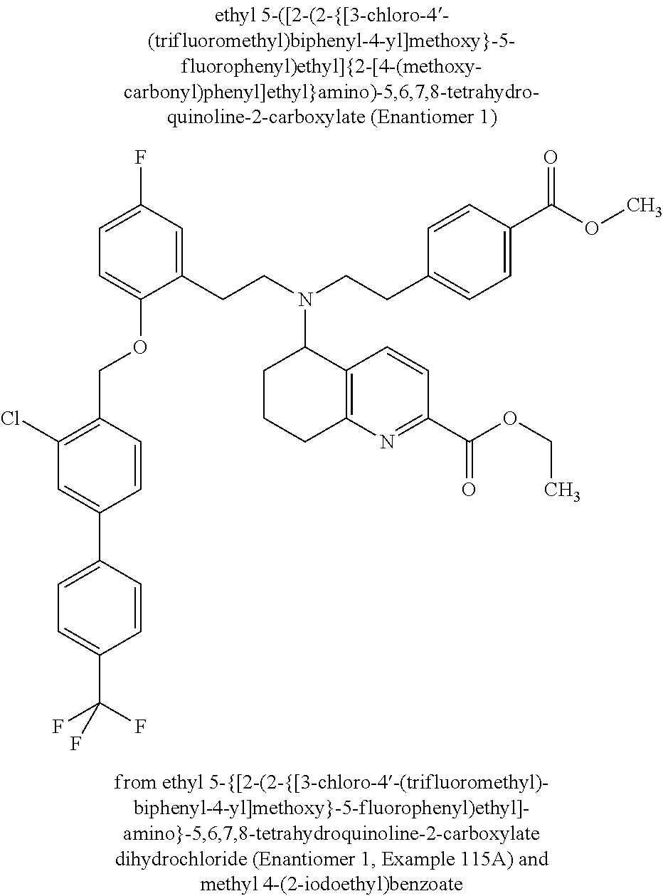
C1(C2=CC(Cl)=C(COC3=CC=C(F)C=C3CCN(C3CCCC4=C3C=CC(C(OCC)=O)=N4)CCC3=CC=C(C(OC)=O)C=C3)C=C2)=CC=C(C(F)(F)F)C=C1
